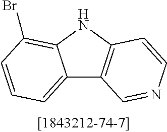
C12=CC=CC(Br)=C1NC1=C2C=NC=C1
